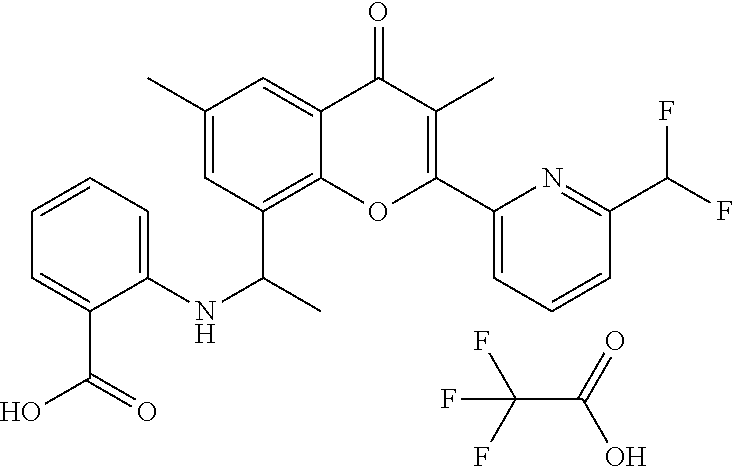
C12=C(C(C)NC3=CC=CC=C3C(O)=O)C=C(C)C=C1C(=O)C(C)=C(C1=CC=CC(C(F)F)=N1)O2.C(C(=O)O)(F)(F)F
